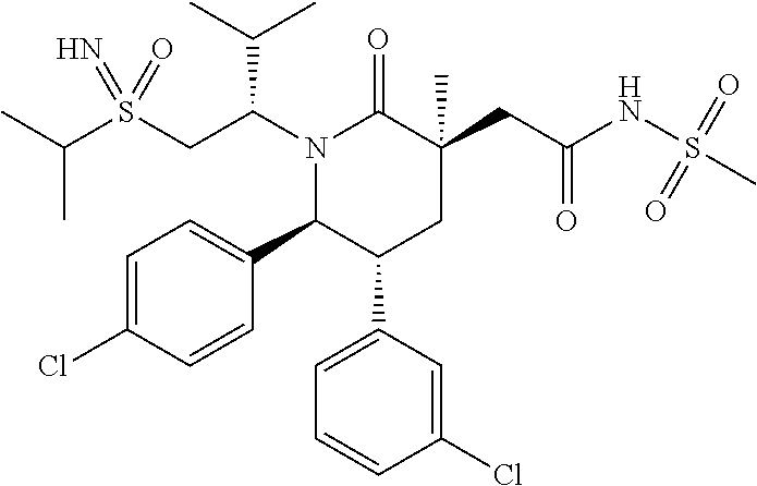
C(C)(C)S(CC(N1C(=O)C(CC(NS(C)(=O)=O)=O)(C)CC(C2=CC=CC(Cl)=C2)C1C1=CC=C(Cl)C=C1)C(C)C)(=N)=O
